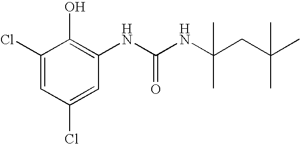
C1(Cl)=CC(Cl)=CC(NC(NC(CC(C)(C)C)(C)C)=O)=C1O
